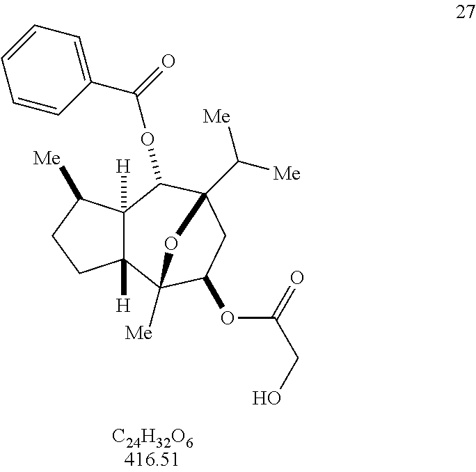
C12([H])C([H])(C3([Me])C(OC(CO)=O)CC(C([Me])[Me])(C1OC(=O)C1=CC=CC=C1)O3)CCC2[Me]
